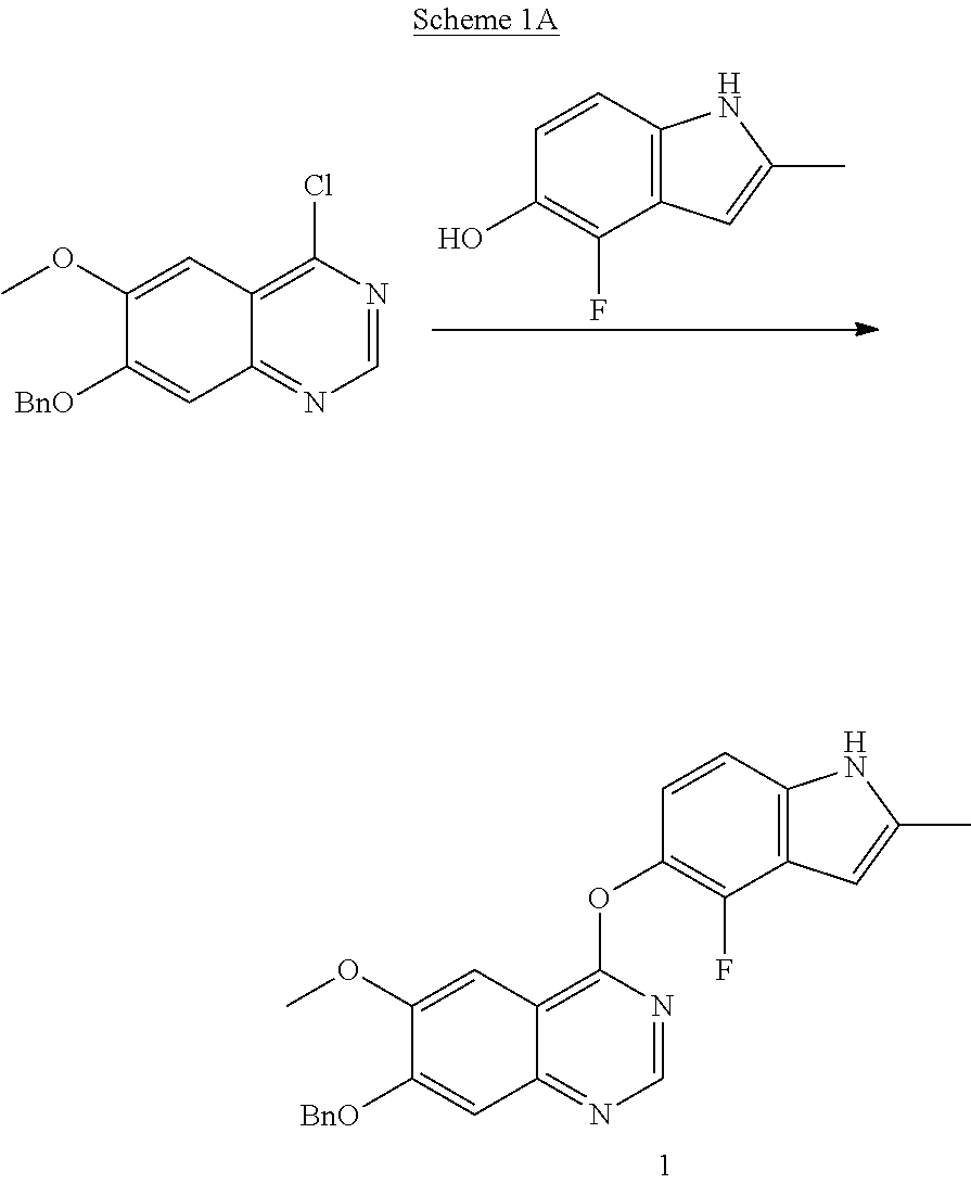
C1(OC)=CC2=C(Cl)N=CN=C2C=C1[BnO].C1=CC2=C(C(F)=C1O)C=C(C)N2.C1(OC)=CC2=C(OC3=C(F)C4=C(C=C3)NC(C)=C4)N=CN=C2C=C1[BnO]
